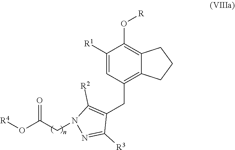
O([R])C1=C2C(=C(CC3=C([R2])N(CC(O[R4])=O)N=C3[R3])C=C1[R1])CCC2
